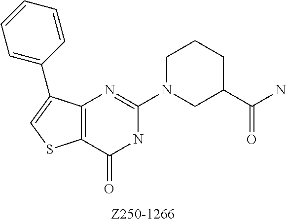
C12=C(C(=O)NC(N3CC(C(N)=O)CCC3)=N1)SC=C2C1=CC=CC=C1
